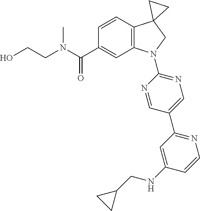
C(C1=CC2=C(C=C1)C1(CN2C2=NC=C(C3=NC=CC(NCC4CC4)=C3)C=N2)CC1)(=O)N(C)CCO
